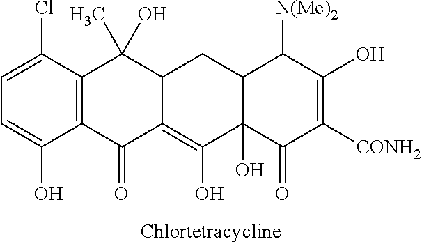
C1(Cl)=CC=C(O)C2=C1C(O)(C)C1C(=C(O)C3(O)C(C1)C([N(Me)2])C(O)=C([CONH2])C3=O)C2=O
